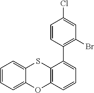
C12=CC=CC=C1OC1=C(S2)C(C2=C(Br)C=C(Cl)C=C2)=CC=C1
